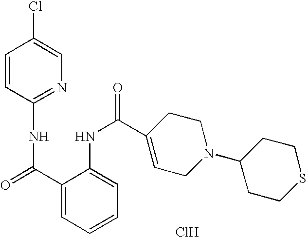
C1=CC(NC(C2=CC=CC=C2NC(C2=CCN(C3CCSCC3)CC2)=O)=O)=NC=C1Cl.Cl
